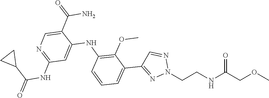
COCC(NCCN1N=CC(C2=CC=CC(NC3=CC(NC(C4CC4)=O)=NC=C3C(N)=O)=C2OC)=N1)=O
